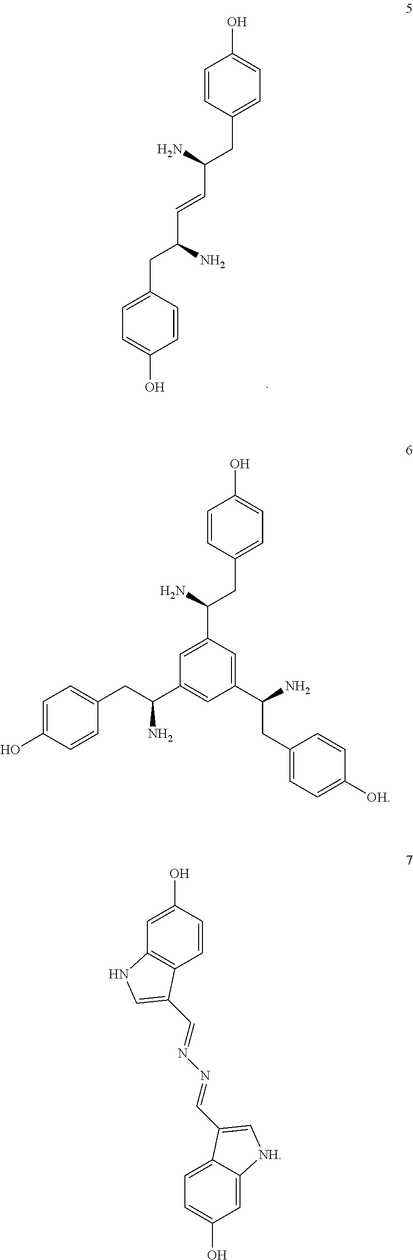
C1=CC(CC(N)C=CC(CC2=CC=C(O)C=C2)N)=CC=C1O.C1=CC(CC(N)C2=CC(C(N)CC3=CC=C(O)C=C3)=CC(C(N)CC3=CC=C([OH])C=C3)=C2)=CC=C1O.C1=CC(O)=CC2=C1C(C=NN=CC1=C[NH]C3=CC(O)=CC=C31)=CN2
